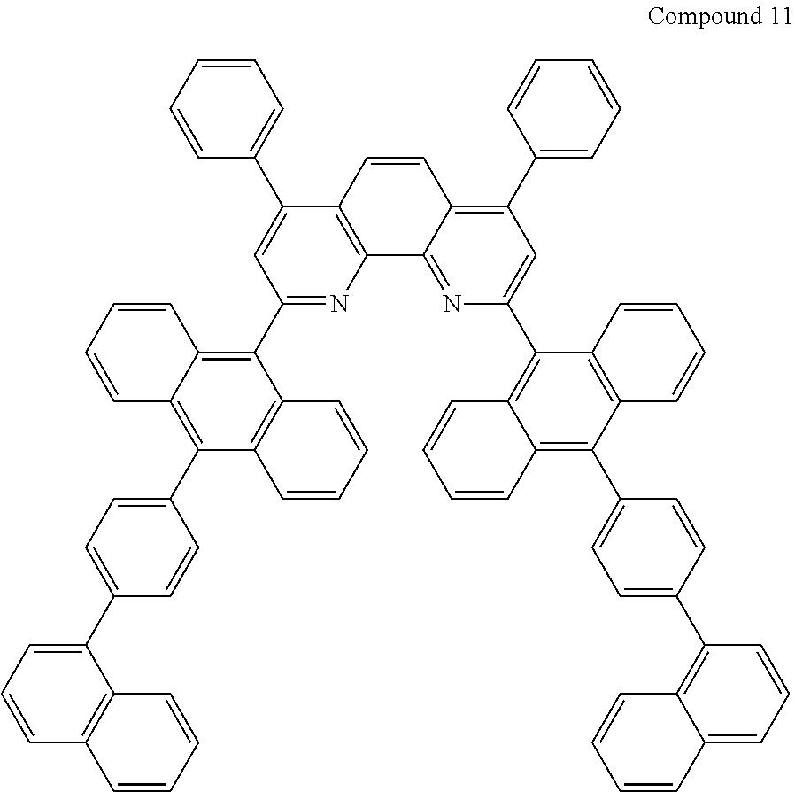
C1(C2=CC=CC=C2)=C2C(=NC(C3=C4C(=C(C5=CC=C(C6=C7C(=CC=C6)C=CC=C7)C=C5)C5=C3C=CC=C5)C=CC=C4)=C1)C1=C(C=C2)C(C2=CC=CC=C2)=CC(C2=C3C(=C(C4=CC=C(C5=CC=CC6=C5C=CC=C6)C=C4)C4=C2C=CC=C4)C=CC=C3)=N1
